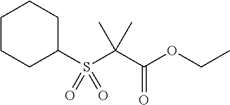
C1(S(C(C(OCC)=O)(C)C)(=O)=O)CCCCC1
